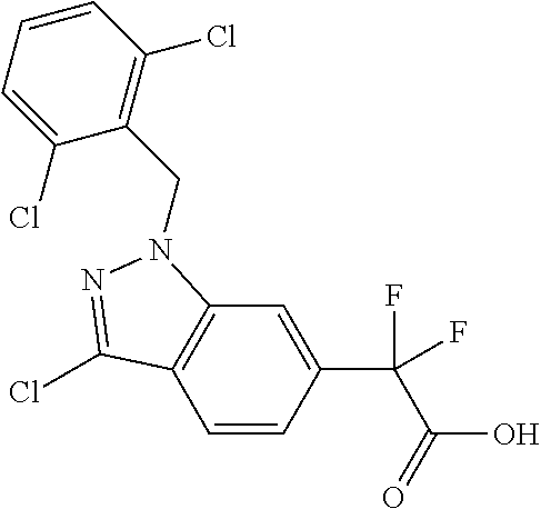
C1=CC=C(Cl)C(CN2C3=C(C=CC(C(C(=O)O)(F)F)=C3)C(Cl)=N2)=C1Cl
